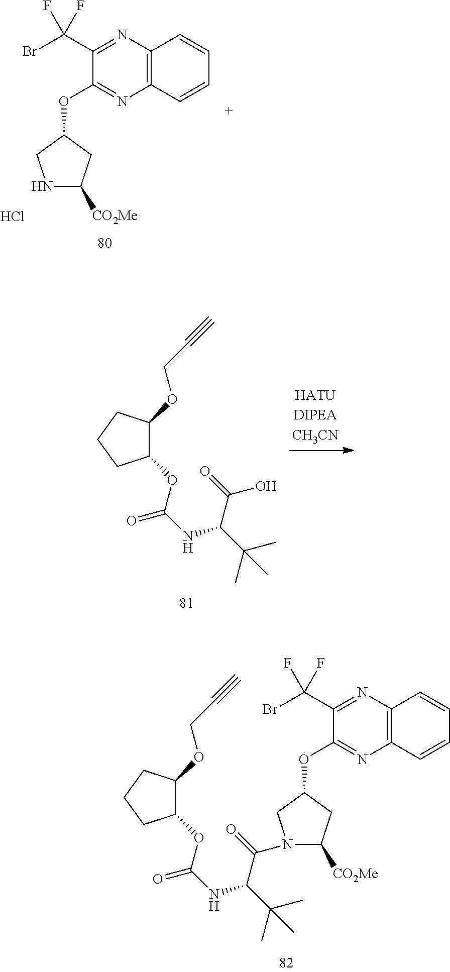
C12=C(N=C(C(Br)(F)F)C(OC3CNC([CO2Me])C3)=N1)C=CC=C2.Cl.C(OC1C(OC(NC(C(O)=O)C(C)(C)C)=O)CCC1)C#C.C12=C(N=C(C(Br)(F)F)C(OC3CN(C(=O)C(C(C)(C)C)NC(=O)OC4C(OCC#C)CCC4)C([CO2Me])C3)=N1)C=CC=C2
